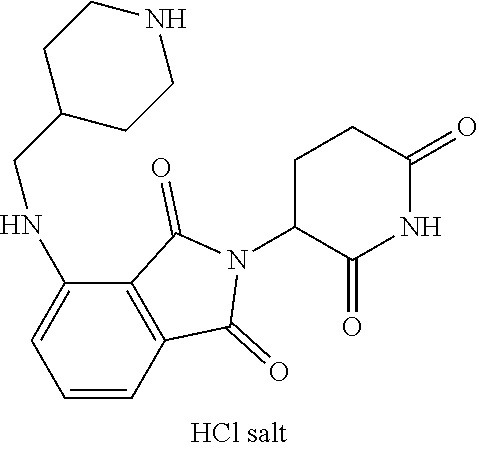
C1C(N2C(=O)C3=C(C2=O)C=CC=C3NCC2CCNCC2)C(=O)NC(=O)C1
